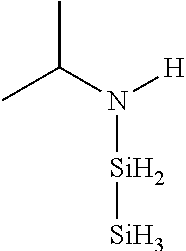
C(N([H])[Si][Si])(C)C
